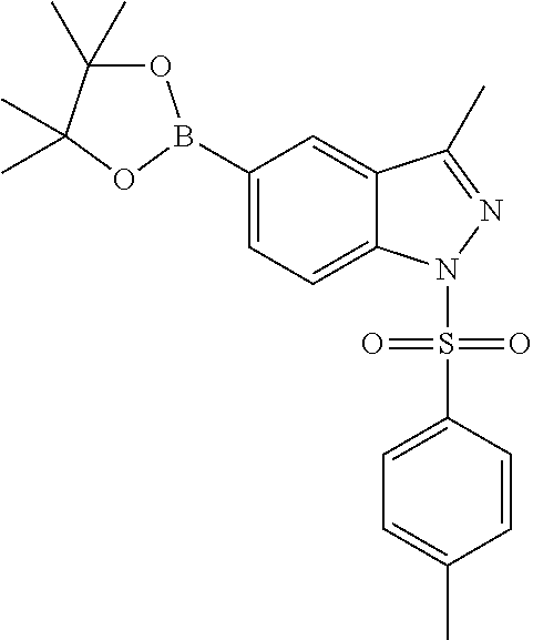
C1=C(B2OC(C)(C)C(C)(C)O2)C=C2C(=C1)N(S(C1=CC=C(C)C=C1)(=O)=O)N=C2C
